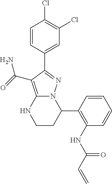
C1=CC(C2=NN3C(=C2C(N)=O)NCCC3C2=C(NC(C=C)=O)C=CC=C2)=CC(Cl)=C1Cl
